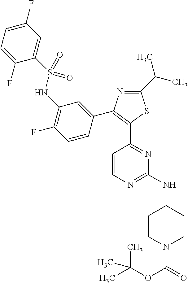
C1=C(F)C=C(S(NC2=C(F)C=CC(C3=C(C4=NC(NC5CCN(C(=O)OC(C)(C)C)CC5)=NC=C4)SC(C(C)C)=N3)=C2)(=O)=O)C(F)=C1
